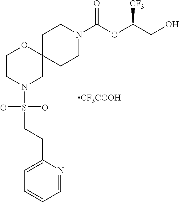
C12(CCN(C(OC(CO)[CF3])=O)CC1)OCCN(S(CCC1=CC=CC=N1)(=O)=O)C2.[CF3COOH]
